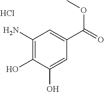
C1(N)=C(O)C(O)=CC(C(=O)OC)=C1.Cl
